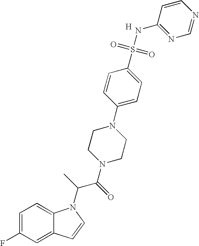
C1=C(F)C=C2C(=C1)N(C(C(N1CCN(C3=CC=C(S(=O)(=O)NC4=NC=NC=C4)C=C3)CC1)=O)C)C=C2.[H]
